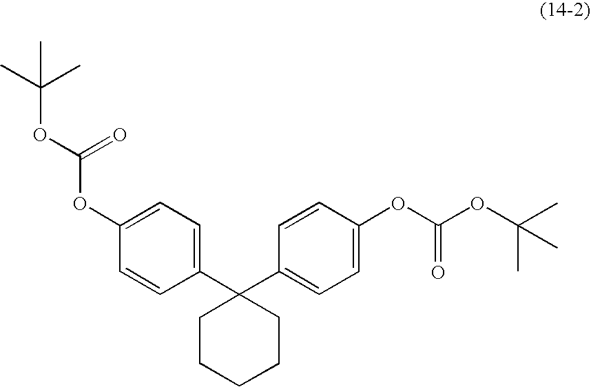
C1(OC(OC(C)(C)C)=O)=CC=C(C2(C3=CC=C(OC(OC(C)(C)C)=O)C=C3)CCCCC2)C=C1
